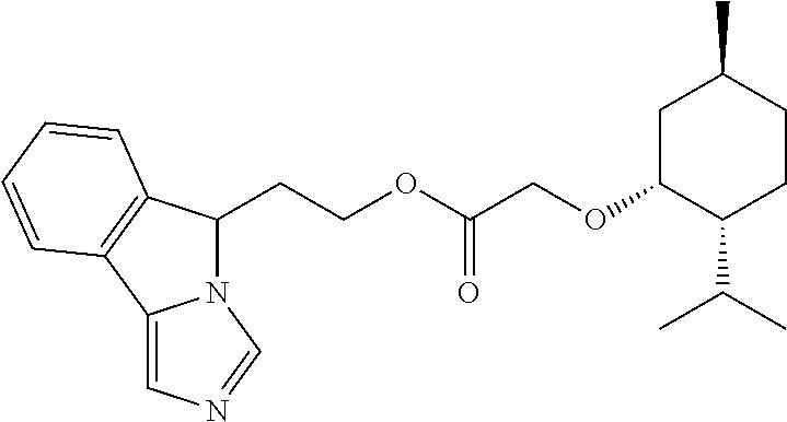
N12C(CCOC(COC3C(C(C)C)CCC(C)C3)=O)C3=C(C1=CN=C2)C=CC=C3
